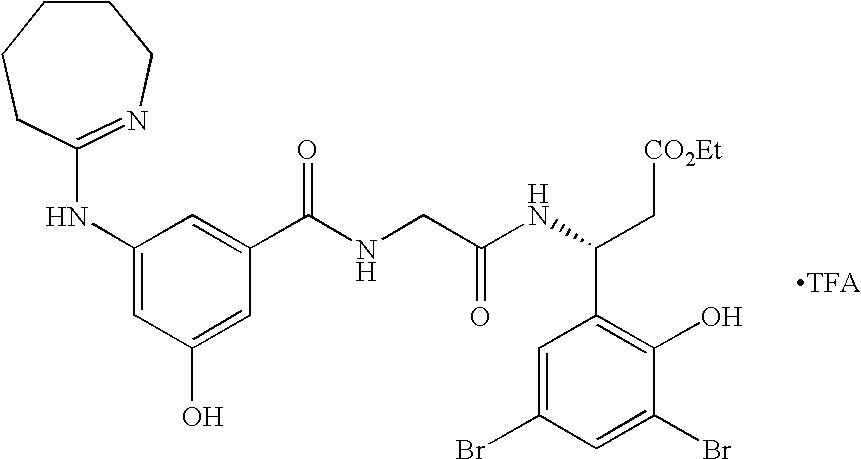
C1(NC2=NCCCCC2)=CC(O)=CC(C(NCC(NC(C2=C(O)C(Br)=CC(Br)=C2)C[CO2Et])=O)=O)=C1
